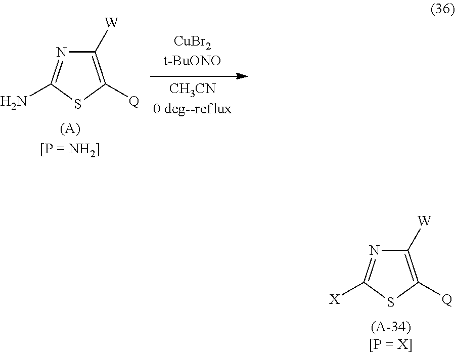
C1([W])=C([Q])SC([X])=N1.C1([W])=C([Q])SC(N)=N1
